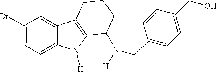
C1(Br)=CC=C2C(=C1)C1=C(N2[H])C(N([H])CC2=CC=C(CO)C=C2)CCC1
